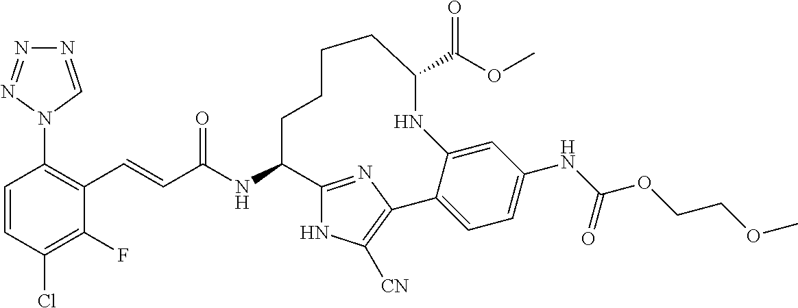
C(C(NC1C2=NC(=C([CN])N2)C2=CC=C(NC(OCCOC)=O)C=C2NC(C(OC)=O)CCCC1)=O)=CC1=C(N2C=NN=N2)C=CC(Cl)=C1F
